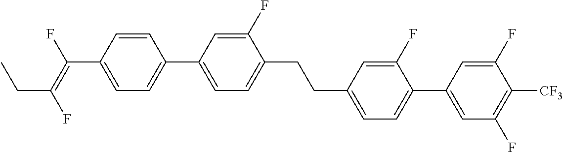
C(C1=CC=C(C2=CC(F)=C([CF3])C(F)=C2)C(F)=C1)CC1=CC=C(C2=CC=C(C(=C(F)CC)F)C=C2)C=C1F
